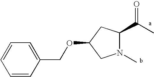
N1(C)C(C(=O)C)CC(OCC2=CC=CC=C2)C1
